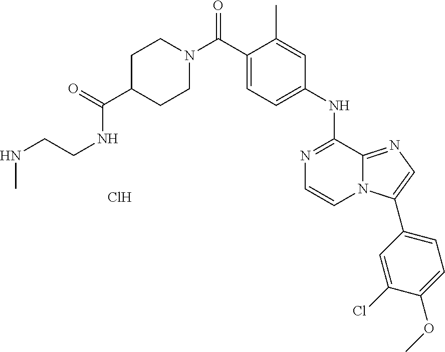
N1(C(C2=CC=C(NC3=NC=CN4C3=NC=C4C3=CC=C(OC)C(Cl)=C3)C=C2C)=O)CCC(C(NCCNC)=O)CC1.Cl
